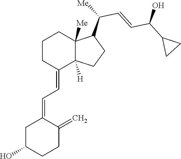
C1CC(=CC=C2CC(O)CCC2=C)C2([H])C([Me])(C1)C(C(C=CC(C1CC1)O)[Me])CC2
